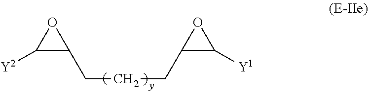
C(CCC1C([Y1])O1)C1C([Y2])O1
